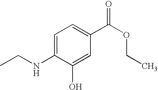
C1=C(NCC)C(O)=CC(C(=O)OCC)=C1
